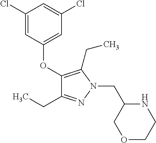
C1(Cl)=CC(OC2=C(CC)N(CC3COCCN3)N=C2CC)=CC(Cl)=C1
